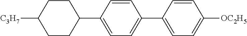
C1CC([C3H7])CCC1C1=CC=C(C2=CC=C([OC2H5])C=C2)C=C1
